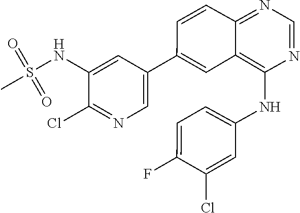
C1(C2=CC3=C(NC4=CC=C(F)C(Cl)=C4)N=CN=C3C=C2)=CN=C(Cl)C(NS(C)(=O)=O)=C1
